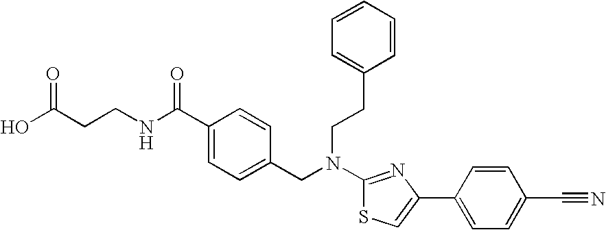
N(C1=NC(C2=CC=C(C#N)C=C2)=CS1)(CC1=CC=C(C(NCCC(O)=O)=O)C=C1)CCC1=CC=CC=C1
